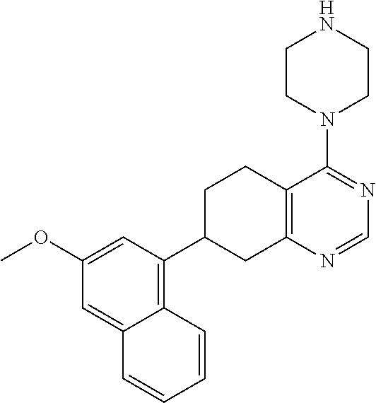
C1=NC2=C(C(N3CCNCC3)=N1)CCC(C1=C3C(=CC(OC)=C1)C=CC=C3)C2
